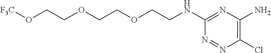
C1(NCCOCCOCCO[F3C])=NC(N)=C(Cl)N=N1
